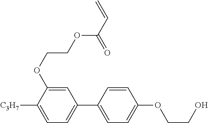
C1=C(OCCOC(C=C)=O)C([C3H7])=CC=C1C1=CC=C(OCCO)C=C1
